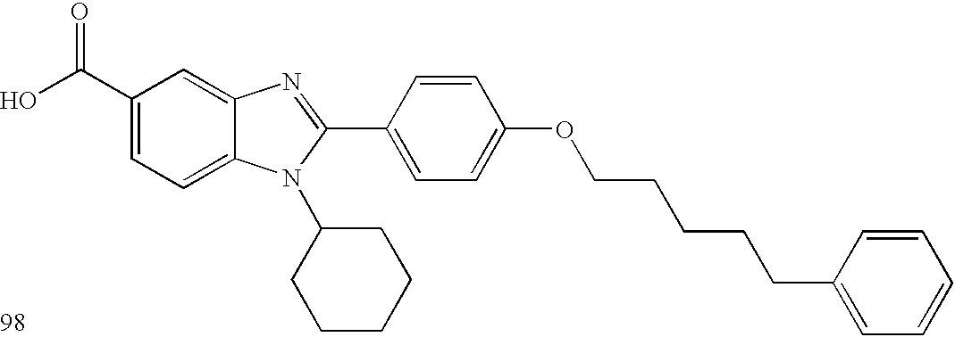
OC(C1=CC=C2C(=C1)N=C(C1=CC=C(OCCCCCC3=CC=CC=C3)C=C1)N2C1CCCCC1)=O
